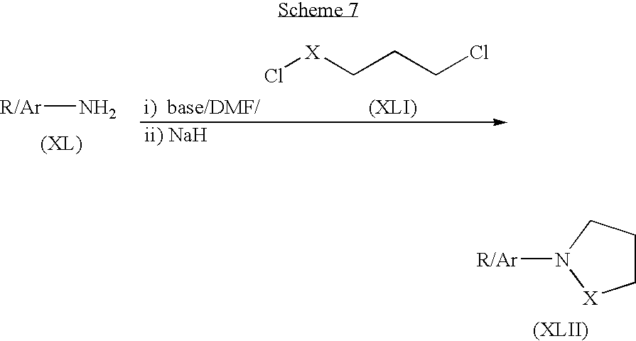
[R/Ar]N.Cl[X]CCCCl.C1CCN([R/Ar])[X]1
